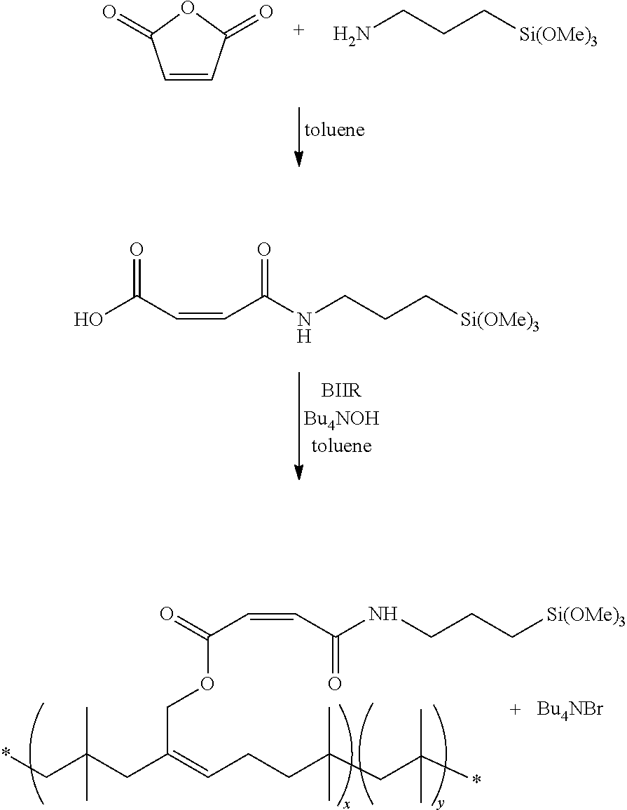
C1=CC(=O)OC1=O.NCCC[Si(OMe)3].N(CCC[Si(OMe)3])C(C=CC(O)=O)=O.N(CCC[Si(OMe)3])C(C=CC(=O)OCC(CC(C*)(C)C)=CCCC(CC(*)(C)C)(C)C)=O
